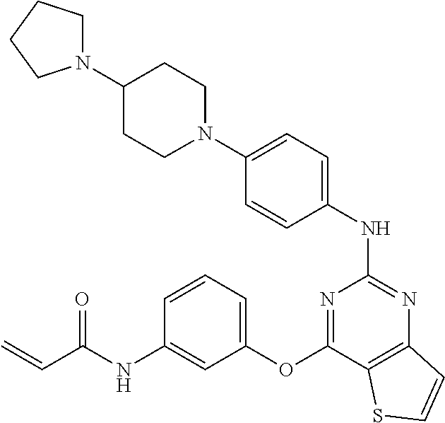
N1(C2=CC=C(NC3=NC4=C(C(OC5=CC=CC(NC(C=C)=O)=C5)=N3)SC=C4)C=C2)CCC(N2CCCC2)CC1
